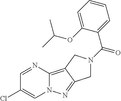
C1=NC2=C3C(=NN2C=C1Cl)CN(C(C1=CC=CC=C1OC(C)C)=O)C3
